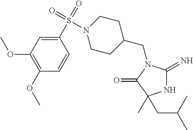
N1C(=N)N(CC2CCN(S(C3=CC(OC)=C(OC)C=C3)(=O)=O)CC2)C(=O)C1(CC(C)C)C
